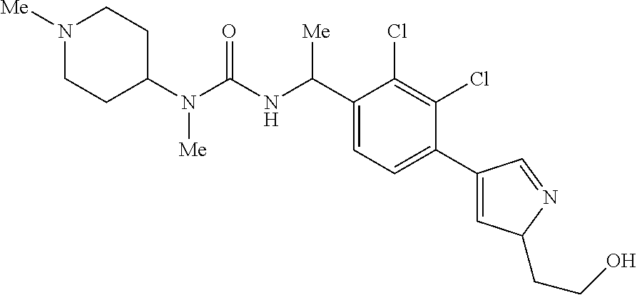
C1(N(C(NC(C2=CC=C(C3=CC(CCO)N=C3)C(Cl)=C2Cl)[Me])=O)[Me])CCN([Me])CC1
